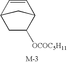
C12CC([OCOC5H11])C(C=C1)C2
